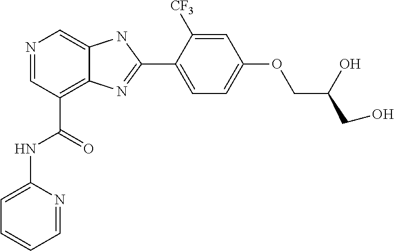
N1=CC(C(=O)NC2=CC=CC=N2)=C2C(=C1)NC(C1=CC=C(OCC(CO)O)C=C1[CF3])=N2
